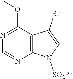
C12=C(C(OC)=NC=N1)C(Br)=CN2[SO2Ph]
